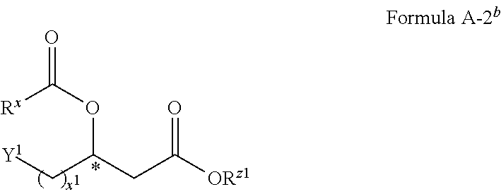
[Y1]CC(CC([ORz1])=O)OC(=O)[Rx]
